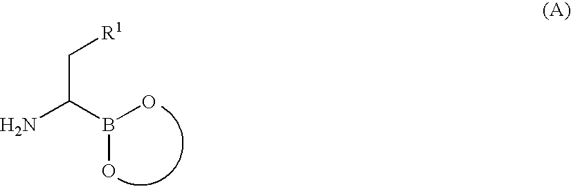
C(C(N)B(O)O)[R1]
